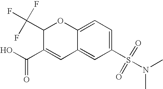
C1(C(O)=O)=CC2=CC(S(N(C)C)(=O)=O)=CC=C2OC1C(F)(F)F
